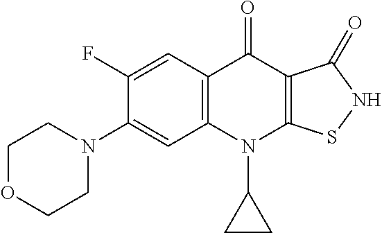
C12=C(C=C(F)C(N3CCOCC3)=C1)C(=O)C1=C(N2C2CC2)SNC1=O
